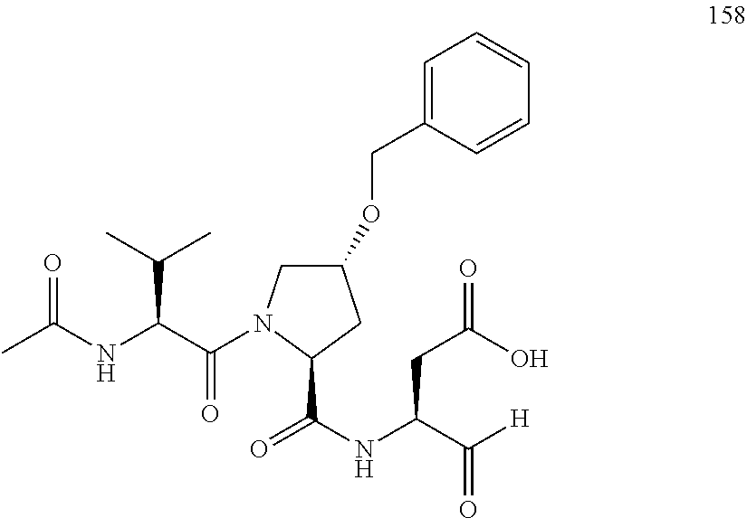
C1(OCC2=CC=CC=C2)CN(C(C(NC(C)=O)C(C)C)=O)C(C(NC(C([H])=O)CC(=O)O)=O)C1
